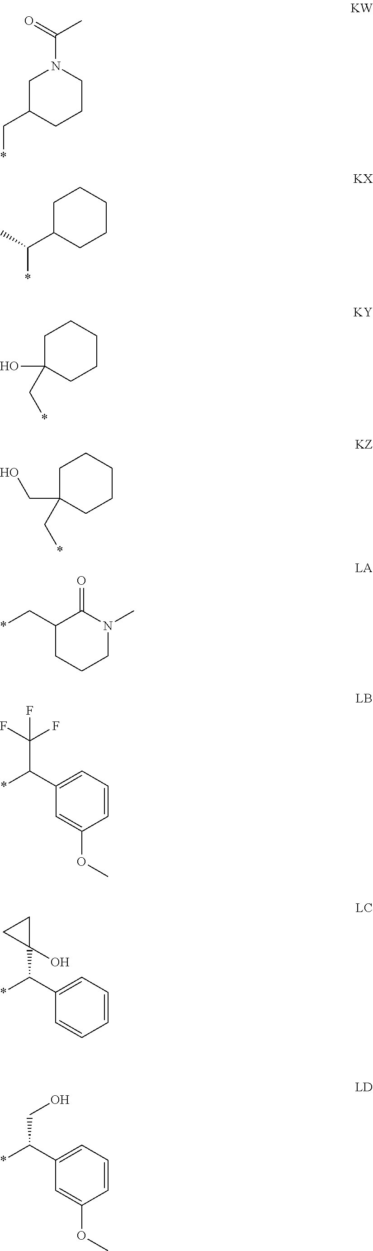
C1C(CO)(C*)CCCC1.C1C(C*)CCCN1C(C)=O.C1C(C(*)C)CCCC1.C1C(O)(C*)CCCC1.*CC1CCCN(C)C1=O.*C(C1=CC=CC(OC)=C1)C(F)(F)F.*C(C1=CC=CC=C1)C1(O)CC1.*C(C1=CC=CC(OC)=C1)CO
